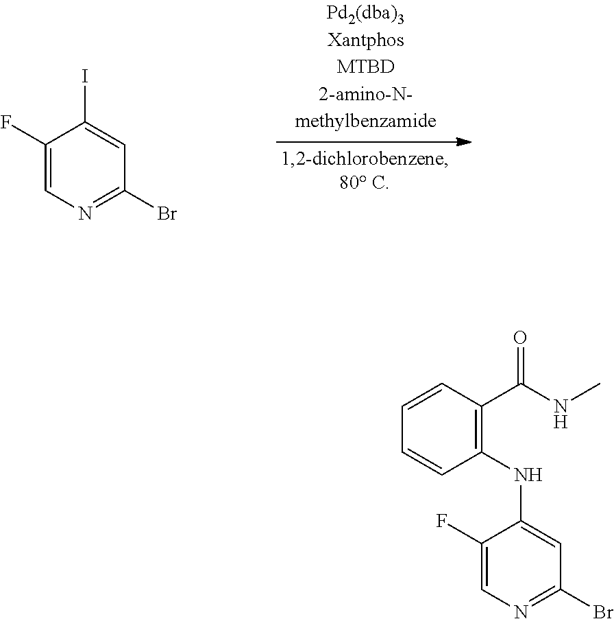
C1(F)=CN=C(Br)C=C1I.C1(NC2=CC(Br)=NC=C2F)=C(C(NC)=O)C=CC=C1
